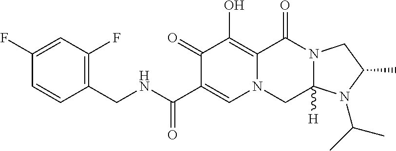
C1(CNC(C2=CN3C(=C(O)C2=O)C(=O)N2C([H])(C3)N(C(C)C)C(C)C2)=O)=C(F)C=C(F)C=C1
